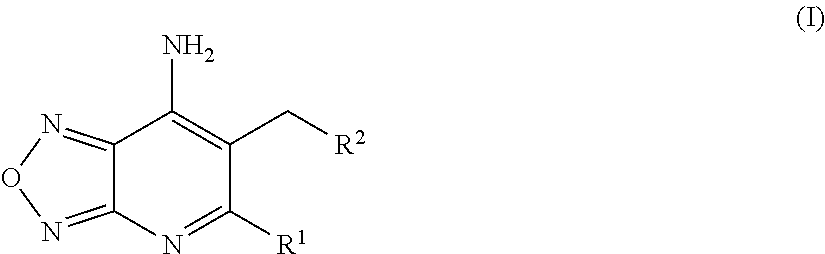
C12=NON=C1N=C([R1])C(C[R2])=C2N
